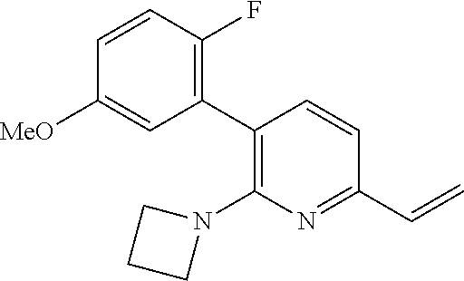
C1=CC(F)=C(C2=C(N3CCC3)N=C(C=C)C=C2)C=C1[MeO]
